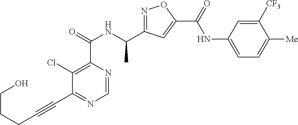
C1=NC(C(=O)NC(C2=NOC(C(=O)NC3=CC=C([Me])C([CF3])=C3)=C2)C)=C(Cl)C(C#CCCCO)=N1
